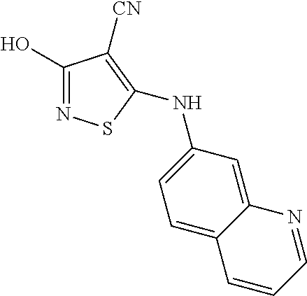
C1(O)=NSC(NC2=CC=C3C(=C2)N=CC=C3)=C1[CN]
